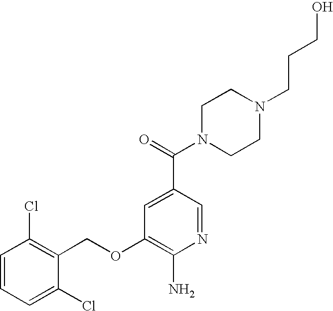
C1=CC=C(Cl)C(COC2=C(N)N=CC(C(=O)N3CCN(CCCO)CC3)=C2)=C1Cl
